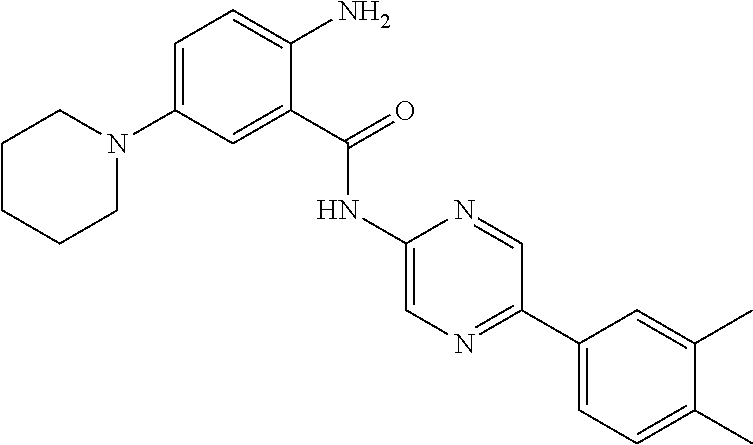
C1(NC(C2=CC(N3CCCCC3)=CC=C2N)=O)=CN=C(C2=CC=C(C)C(C)=C2)C=N1
